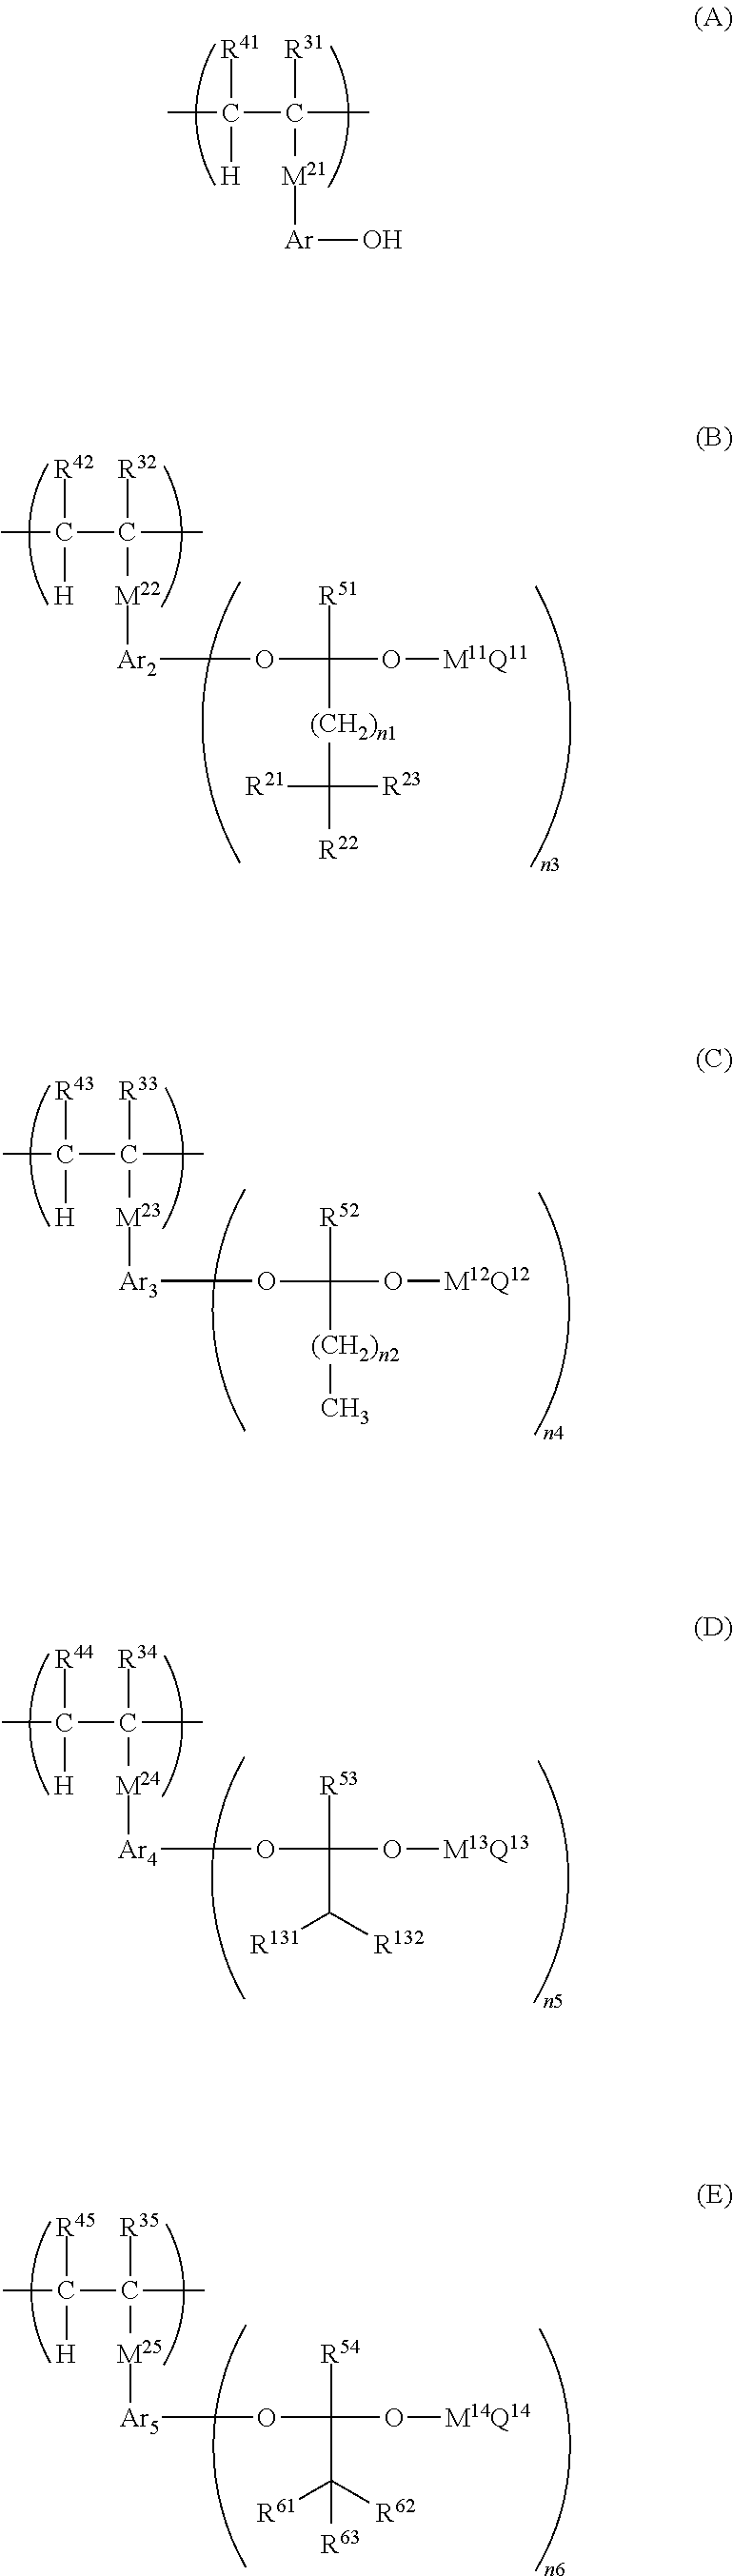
[R41]C([H])(C([R31])([M21][Ar]O)C)C.[R42]C([H])(C([R32])([M22][Ar2]OC(O[M11Q11])([R51])[(CH2)n1]C([R22])([R21])[R23])C)C.[R43]C([H])(C([R33])([M23][Ar3]OC(O[M12Q12])([R52])[(CH2)n2]C)C)C.[R44]C([H])(C([R34])([M24][Ar4]OC(O[M13Q13])([R53])C([R131])[R132])C)C.[R45]C([H])(C([R35])([M25][Ar5]OC(O[M14Q14])([R54])C([R61])([R62])[R63])C)C
